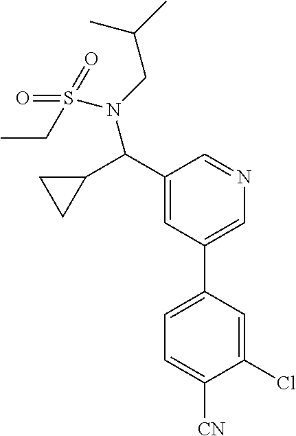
C1(C(C2CC2)N(CC(C)C)S(CC)(=O)=O)=CC(C2=CC=C([CN])C(Cl)=C2)=CN=C1
